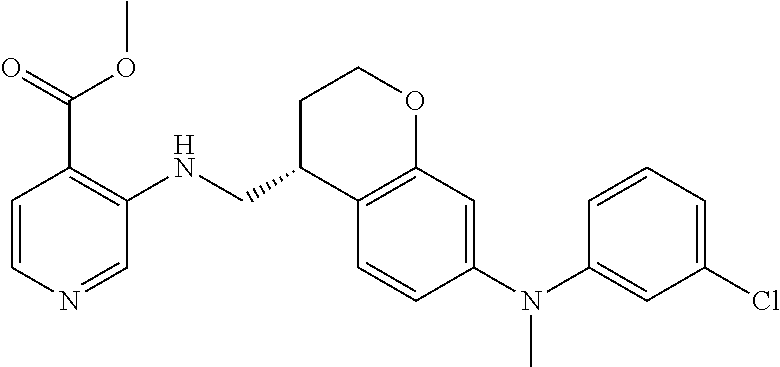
C1=CC(N(C2=CC(Cl)=CC=C2)C)=CC2=C1C(CNC1=C(C(OC)=O)C=CN=C1)CCO2
